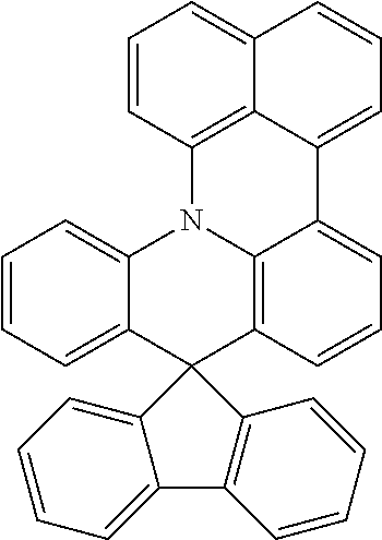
C1=CC2=C3C(=C1)C=CC=C3C1=CC=CC3=C1N2C1=CC=CC=C1C31C2=CC=CC=C2C2=C1C=CC=C2
